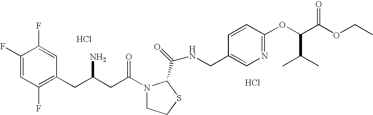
Cl.C1(F)=CC(F)=C(CC(CC(=O)N2CCSC2C(=O)NCC2=CN=C(OC(C(OCC)=O)C(C)C)C=C2)N)C=C1F.Cl
